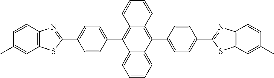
C1=CC2=C(C3=CC=C(C4=NC5=C(S4)C=C(C)C=C5)C=C3)C3=CC=CC=C3C(C3=CC=C(C4=NC5=C(S4)C=C(C)C=C5)C=C3)=C2C=C1
